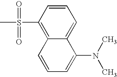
C1=CC(S(C)(=O)=O)=C2C(=C1)C(N(C)C)=CC=C2
